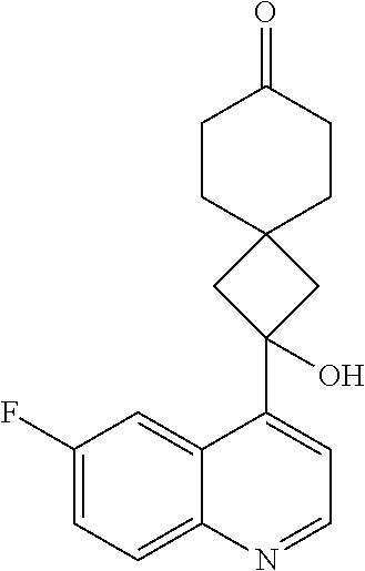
C12=CC=C(F)C=C1C(C1(O)CC3(CCC(=O)CC3)C1)=CC=N2
